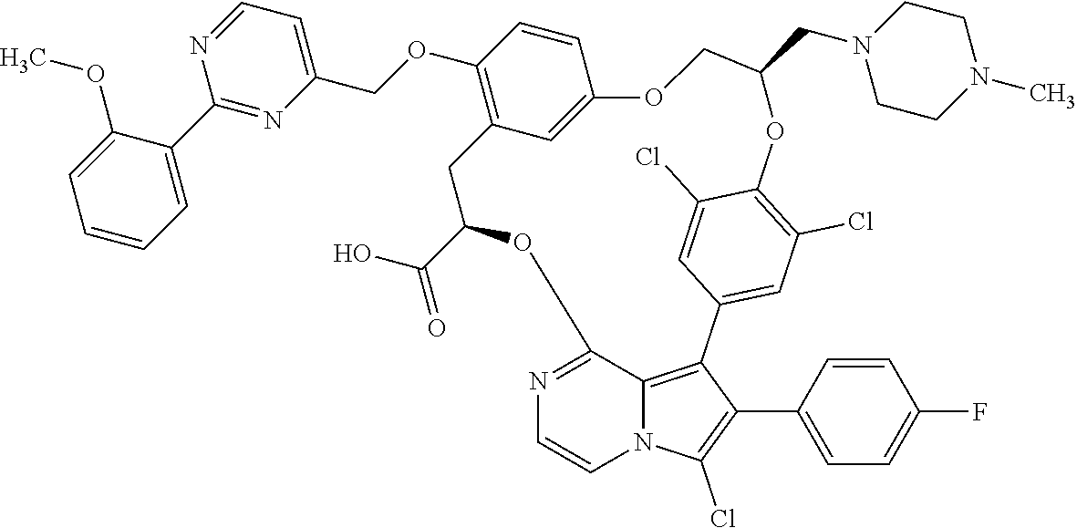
C12=NC=CN3C1=C(C(C1=CC=C(F)C=C1)=C3Cl)C1=CC(Cl)=C(C(Cl)=C1)OC(CN1CCN(C)CC1)COC1=CC(=C(OCC3=CC=NC(C4=CC=CC=C4OC)=N3)C=C1)CC(C(=O)O)O2
